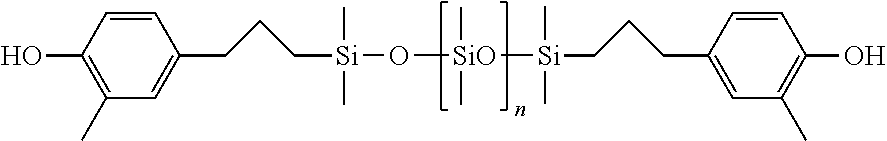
[SiO]([Si](CCCC1=CC(C)=C(O)C=C1)(C)C)(C)(C)O[Si](C)(C)CCCC1=CC(C)=C(O)C=C1
